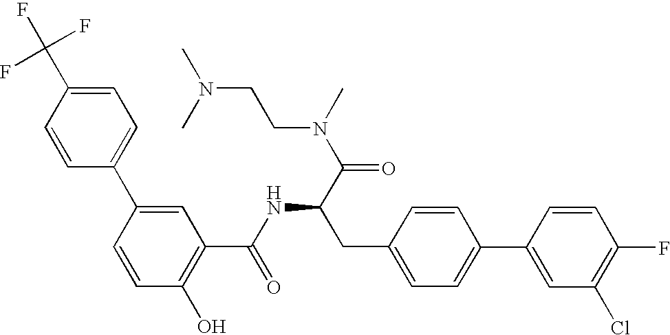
OC1=C(C(NC(C(N(C)CCN(C)C)=O)CC2=CC=C(C3=CC(Cl)=C(F)C=C3)C=C2)=O)C=C(C2=CC=C(C(F)(F)F)C=C2)C=C1
